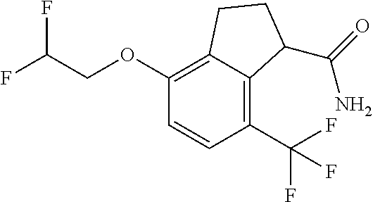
FC(COC1=C2C(=C(C(F)(F)F)C=C1)C(C(=O)N)CC2)F
